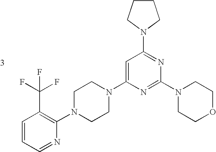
C1=CC=NC(N2CCN(C3=CC(N4CCCC4)=NC(N4CCOCC4)=N3)CC2)=C1C(F)(F)F
